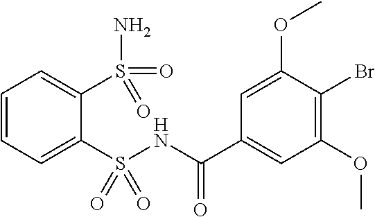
C1=CC=C(S(NC(C2=CC(OC)=C(Br)C(OC)=C2)=O)(=O)=O)C(S(N)(=O)=O)=C1
